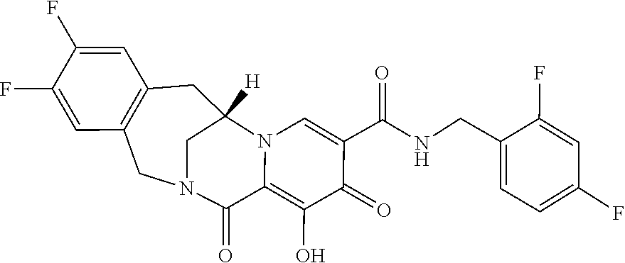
C1(CNC(C2=CN3C(=C(O)C2=O)C(=O)N2CC3([H])CC3=C(C=C(F)C(F)=C3)C2)=O)=CC=C(F)C=C1F
